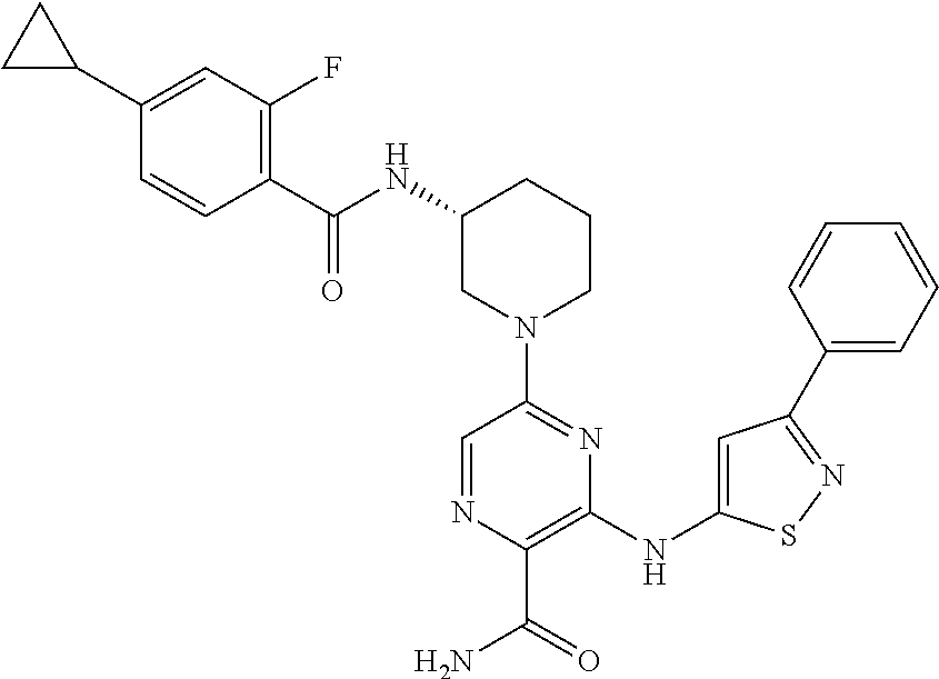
N1(C2=NC(NC3=CC(C4=CC=CC=C4)=NS3)=C(C(=O)N)N=C2)CCCC(NC(=O)C2=C(F)C=C(C3CC3)C=C2)C1
